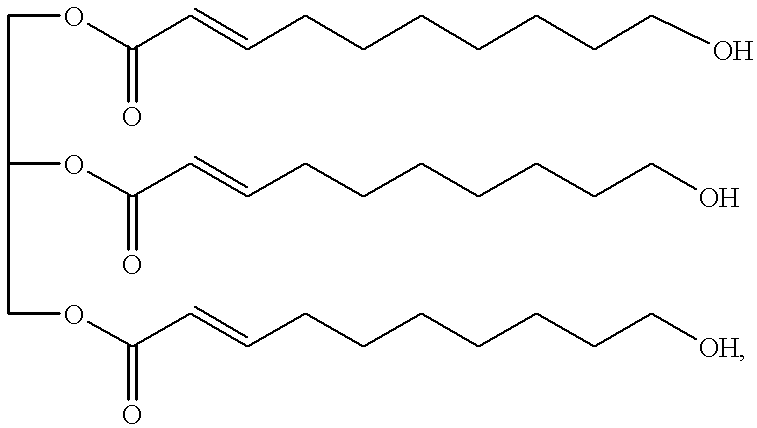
O(C(C=CCCCCCCCO)=O)CC(OC(C=CCCCCCCCO)=O)COC(C=CCCCCCCC[OH])=O
